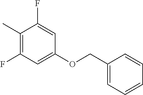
C1(C)=C(F)C=C(OCC2=CC=CC=C2)C=C1F
